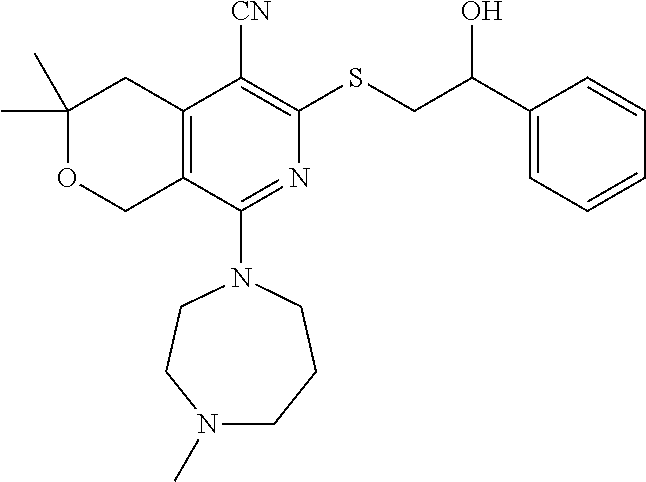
C1(C)(C)OCC2=C(C1)C([CN])=C(SCC(C1=CC=CC=C1)O)N=C2N1CCN(C)CCC1
